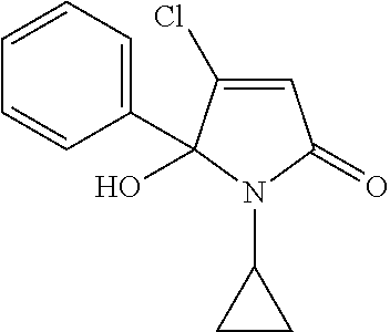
C1=C(Cl)C(O)(C2=CC=CC=C2)N(C2CC2)C1=O
